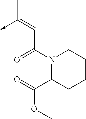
C(C(N1C(C(=O)OC)CCCC1)=O)=C(C)->C
